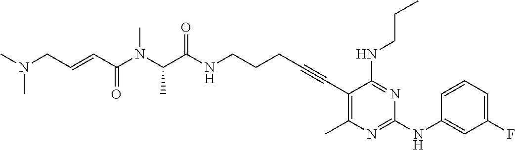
CN(CC=CC(N(C(C(NCCCC#CC1=C(C)N=C(NC2=CC(F)=CC=C2)N=C1NCCC)=O)C)C)=O)C
